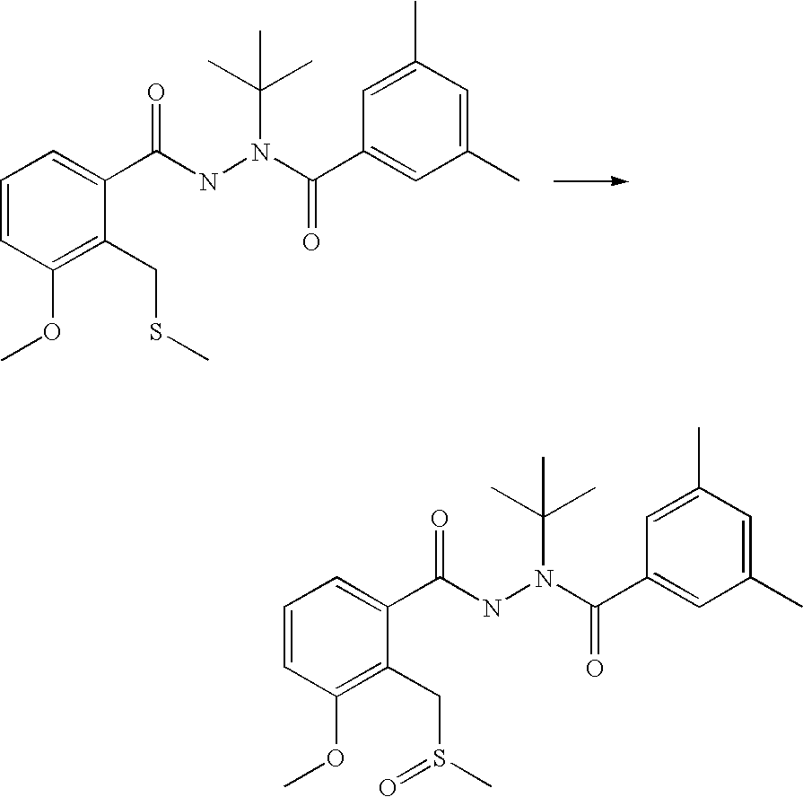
C1=C(C(NN(C(C2=CC(C)=CC(C)=C2)=O)C(C)(C)C)=O)C(CSC)=C(OC)C=C1.C1=C(C(NN(C(C2=CC(C)=CC(C)=C2)=O)C(C)(C)C)=O)C(CS(C)=O)=C(OC)C=C1
